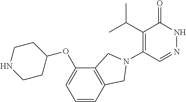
C1(C(C)C)=C(N2CC3=C(C(OC4CCNCC4)=CC=C3)C2)C=NNC1=O
